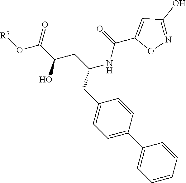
C1=C(C2=CC=CC=C2)C=CC(CC(CC(C(O[R7])=O)O)NC(C2=CC(O)=NO2)=O)=C1
